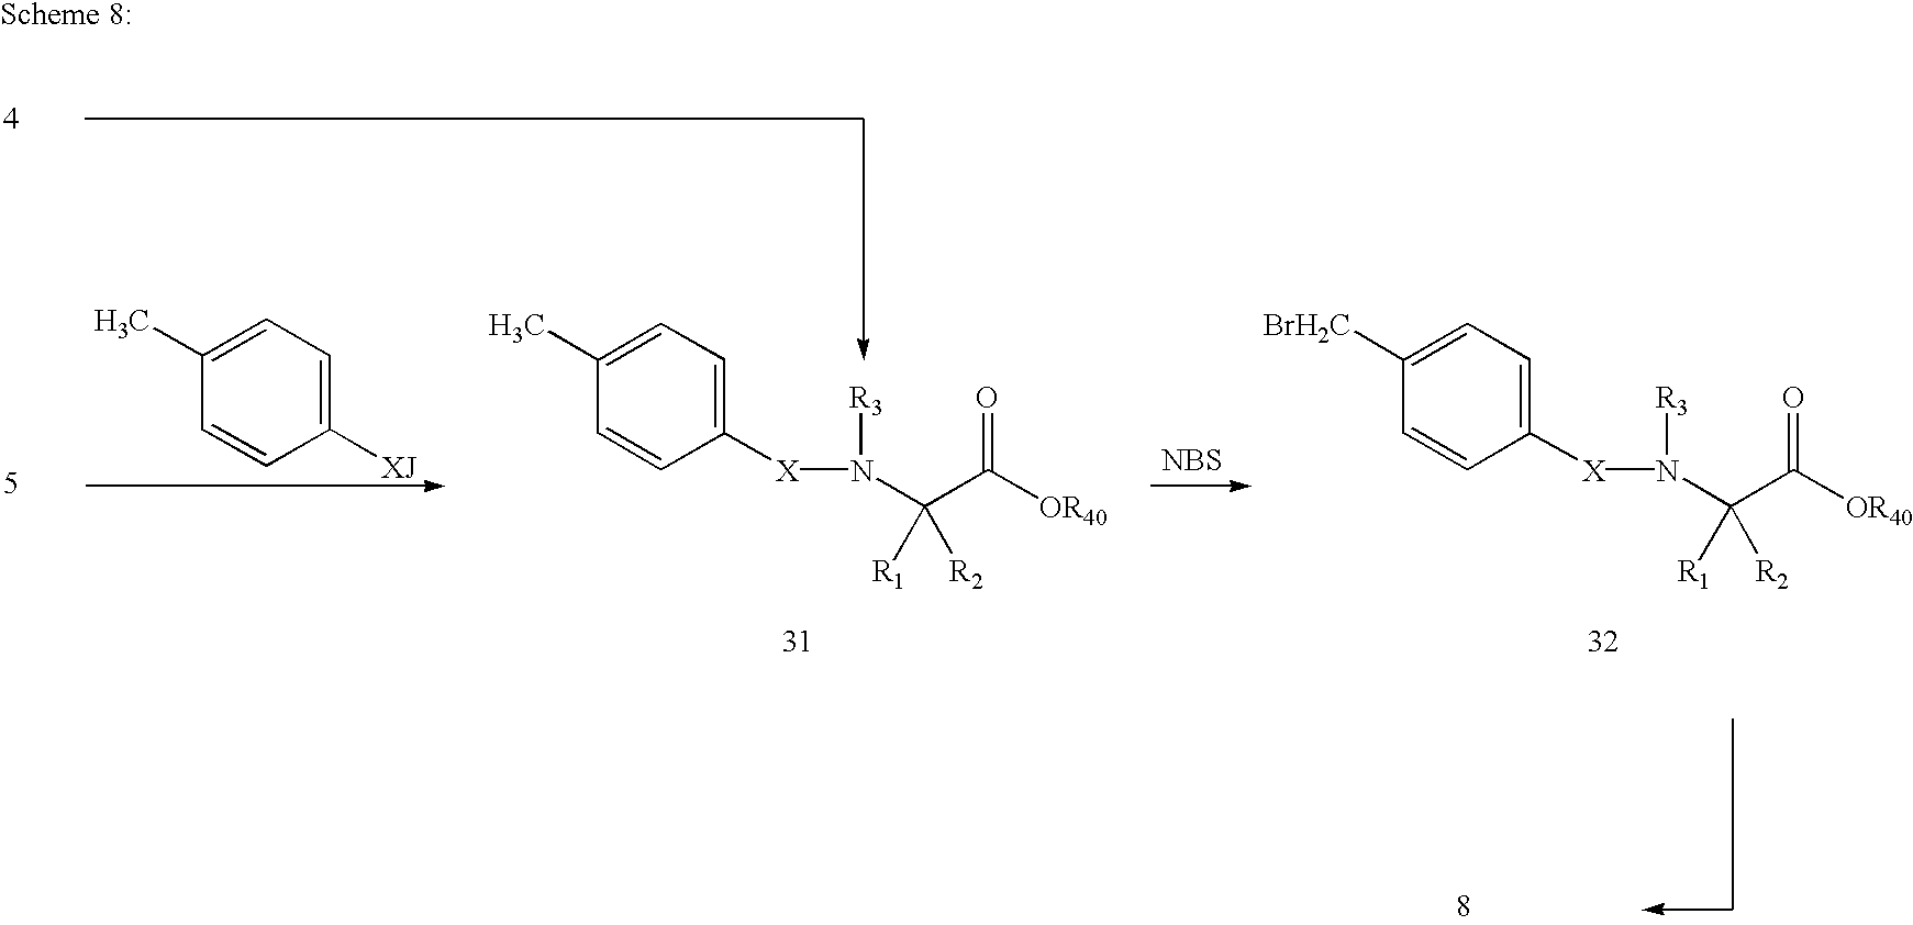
C1=C([BrH2C])C=CC([X]N([R3])C(C([OR40])=O)([R2])[R1])=C1.C1=C(C)C=CC([XJ])=C1.C1=C(C)C=CC([X]N([R3])C(C([OR40])=O)([R2])[R1])=C1.[NBS]
